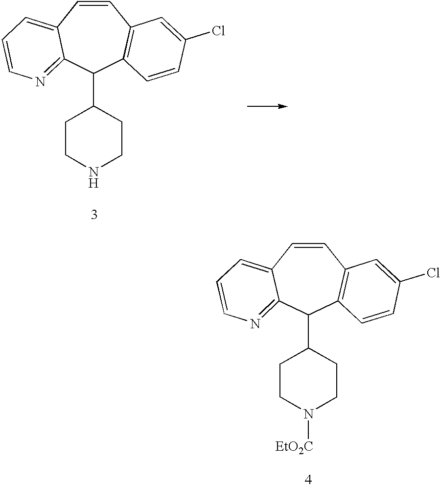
C1=CC2=CC=CN=C2C(C2CCNCC2)C2=C1C=C(Cl)C=C2.C1=CC2=CC=CN=C2C(C2CCN([EtO2C])CC2)C2=C1C=C(Cl)C=C2
